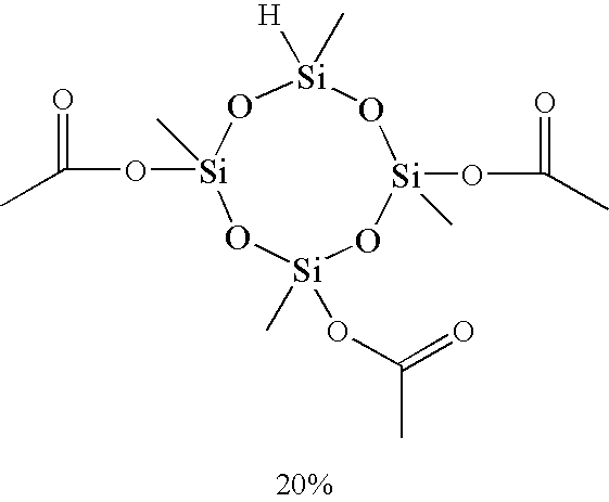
[Si]1(C)(OC(C)=O)O[Si]([H])(C)O[Si](OC(C)=O)(C)O[Si](C)(OC(C)=O)O1
